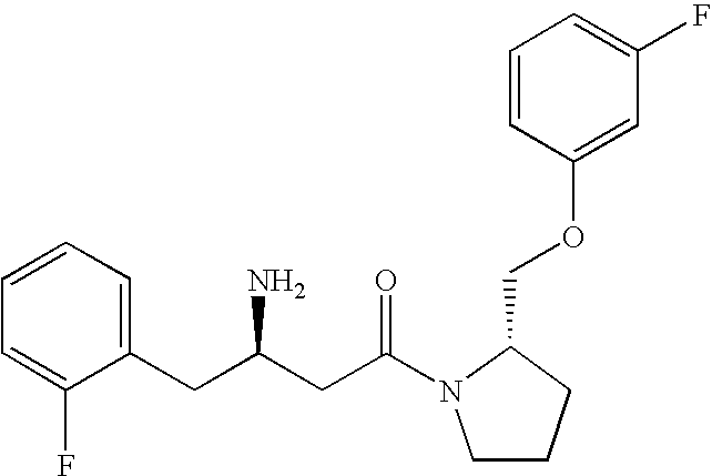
C1=CC=C(CC(CC(=O)N2CCCC2COC2=CC(F)=CC=C2)N)C(F)=C1
